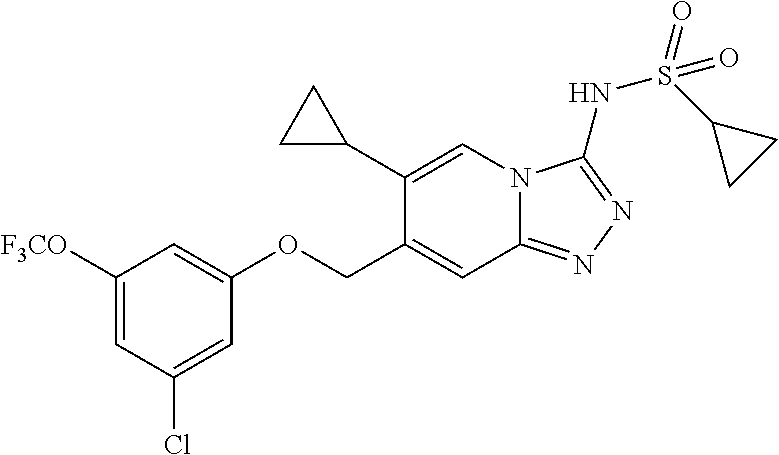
C1(COC2=CC([F3CO])=CC(Cl)=C2)=CC2=NN=C(NS(=O)(C3CC3)=O)N2C=C1C1CC1
